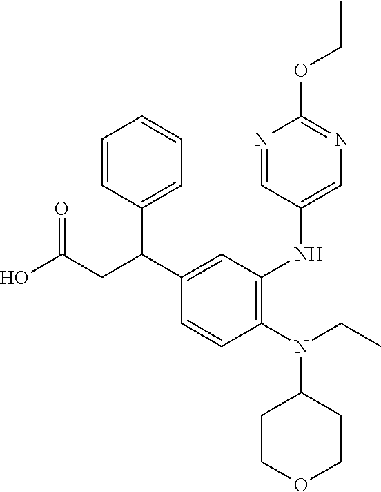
N(C1CCOCC1)(CC)C1=C(NC2=CN=C(OCC)N=C2)C=C(C(CC(O)=O)C2=CC=CC=C2)C=C1
